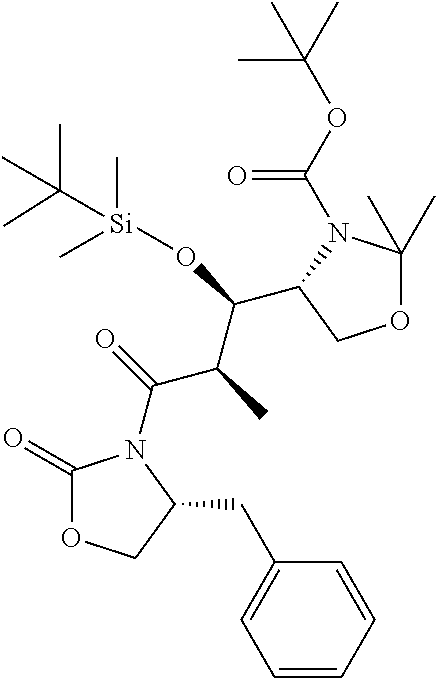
C1(=O)OCC(CC2=CC=CC=C2)N1C(C(C(O[Si](C(C)(C)C)(C)C)C1N(C(=O)OC(C)(C)C)C(C)(C)OC1)C)=O
